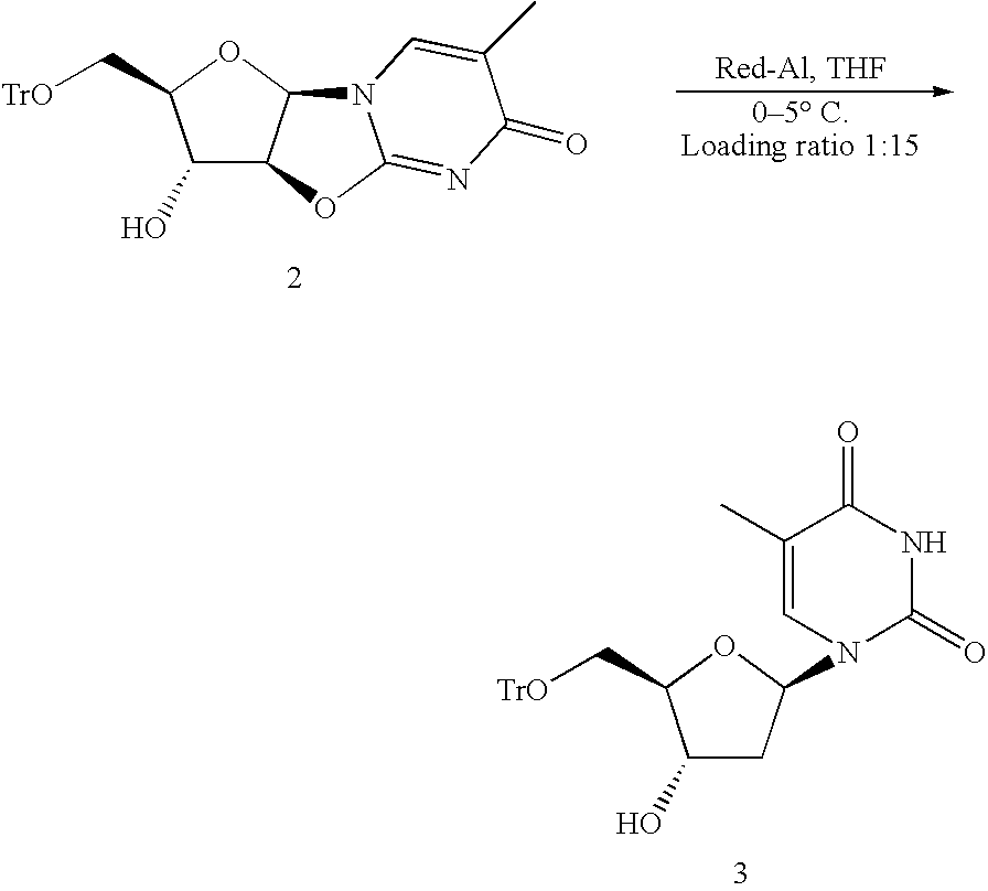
C1(O)C2C(OC1C[TrO])N1C(=NC(=O)C(C)=C1)O2.C1(O)CC(N2C(=O)NC(=O)C(C)=C2)OC1C[TrO]
